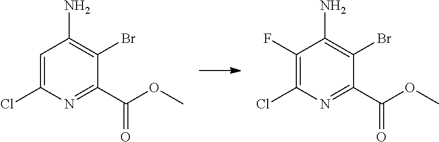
C1=C(Cl)N=C(C(OC)=O)C(Br)=C1N.C1(F)=C(Cl)N=C(C(OC)=O)C(Br)=C1N
